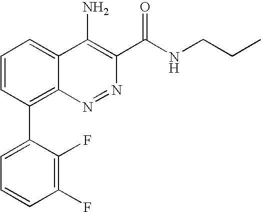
C1=CC(C2=CC=CC(F)=C2F)=C2C(=C1)C(N)=C(C(NCCC)=O)N=N2
